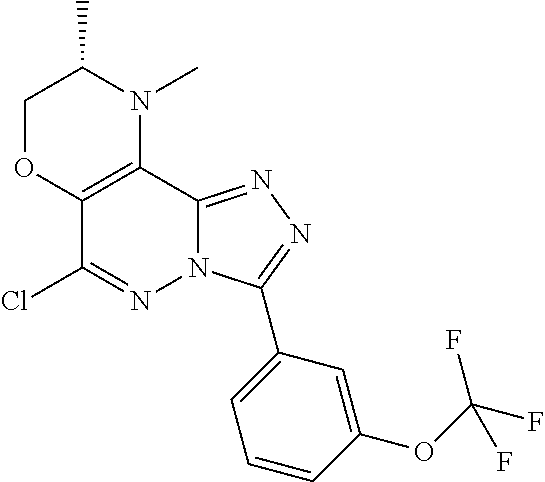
C1OC2=C(N(C)C1C)C1=NN=C(C3=CC=CC(OC(F)(F)F)=C3)N1N=C2Cl
